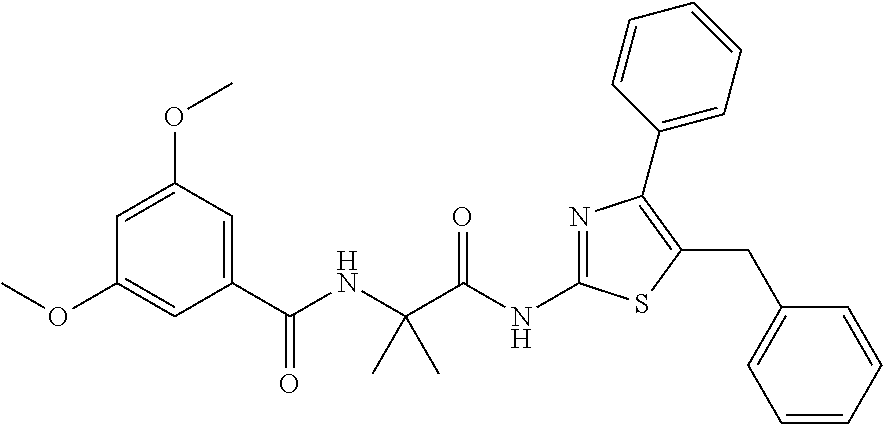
N(C1=NC(C2=CC=CC=C2)=C(CC2=CC=CC=C2)S1)C(C(NC(=O)C1=CC(OC)=CC(OC)=C1)(C)C)=O
